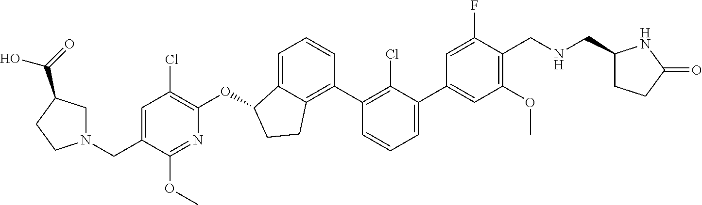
C(C1=CC(Cl)=C(OC2C3=CC=CC(C4=C(Cl)C(C5=CC(OC)=C(CNCC6CCC(=O)N6)C(F)=C5)=CC=C4)=C3CC2)N=C1OC)N1CC(C(O)=O)CC1
